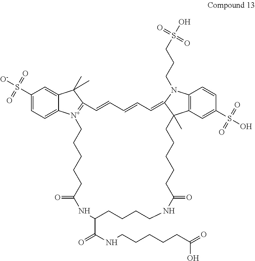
C1(S([O-])(=O)=O)=CC=C2C(=C1)C(C)(C)C1=[N+]2CCCCCC(=O)NC(C(=O)NCCCCCC(O)=O)CCCCNC(=O)CCCCCC2(C)C3=C(C=CC(S(O)(=O)=O)=C3)N(CCCS(O)(=O)=O)C2=CC=CC=C1
